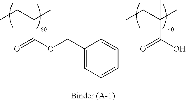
CC(C)(CC)C(OCC1=CC=CC=C1)=O.CC(C)(CC)C(O)=O
